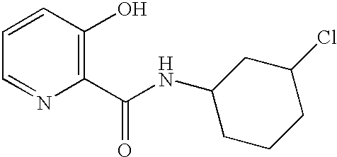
C1=CC(O)=C(C(NC2CCCC(Cl)C2)=O)N=C1
